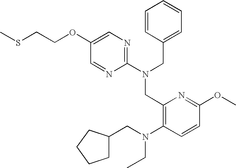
C1(OCCSC)=CN=C(N(CC2=CC=CC=C2)CC2=C(N(CC3CCCC3)CC)C=CC(OC)=N2)N=C1
